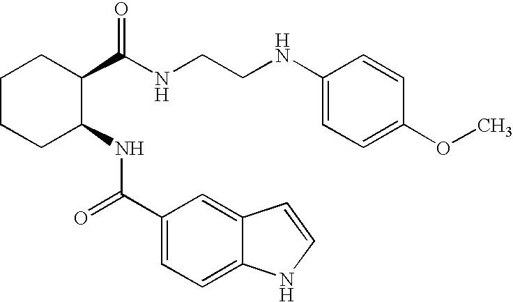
C1CCC(NC(=O)C2=CC=C3C(=C2)C=CN3)C(C(NCCNC2=CC=C(OC)C=C2)=O)C1
